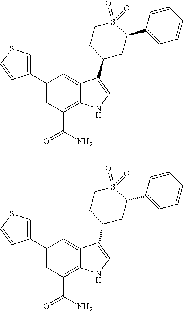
C1(C2=CSC=C2)=CC(C(N)=O)=C2C(=C1)C(C1CC(C3=CC=CC=C3)S(=O)(=O)CC1)=CN2.C1(C2=CSC=C2)=CC(C(N)=O)=C2C(=C1)C(C1CC(C3=CC=CC=C3)S(=O)(=O)CC1)=CN2
